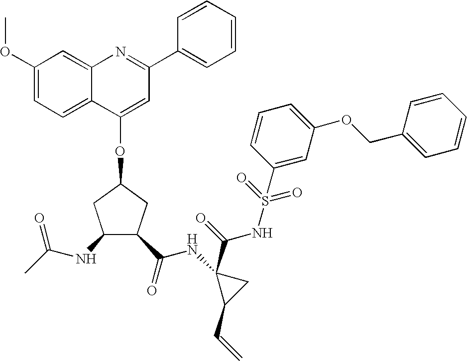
C1(OC)=CC=C2C(=C1)N=C(C1=CC=CC=C1)C=C2OC1CC(NC(C)=O)C(C(NC2(C(NS(=O)(=O)C3=CC(OCC4=CC=CC=C4)=CC=C3)=O)C(C=C)C2)=O)C1
